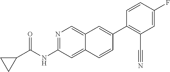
N1=C(NC(C2CC2)=O)C=C2C(=C1)C=C(C1=C(C#N)C=C(F)C=C1)C=C2
